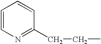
C1(CCC)=NC=CC=C1
